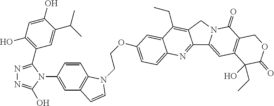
N1=C(C2=C(O)C=C(O)C(C(C)C)=C2)N(C2=CC3=C(C=C2)N(CCOC2=CC=C4C(=C2)C(CC)=C2C(=N4)C4=CC5=C(C(=O)N4C2)COC(=O)C5(O)CC)C=C3)C(O)=N1
